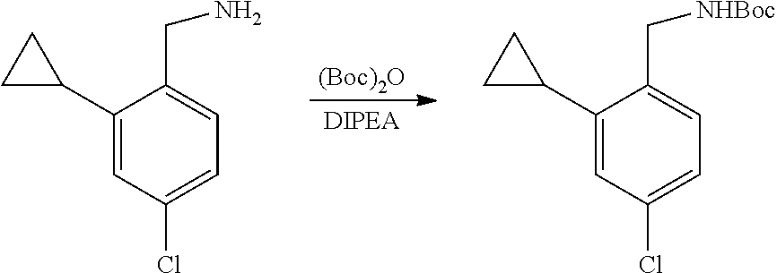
[(Boc)2O].[DIPEA].C1(C2CC2)=CC(Cl)=CC=C1CN.C1(C2CC2)=CC(Cl)=CC=C1C[NHBoc]
